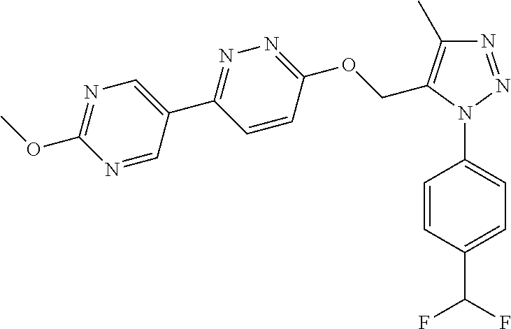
C1=CC(N2N=NC(C)=C2COC2=NN=C(C3=CN=C(OC)N=C3)C=C2)=CC=C1C(F)F
